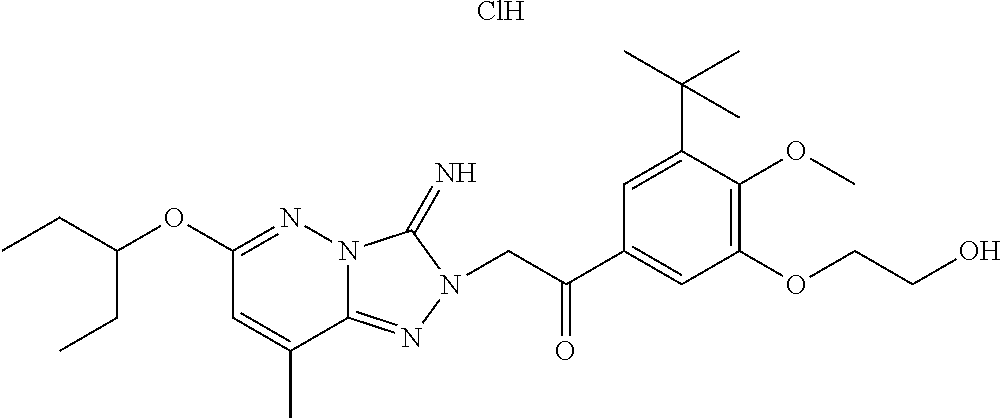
C1(OC(CC)CC)=NN2C(=NN(CC(C3=CC(OCCO)=C(OC)C(C(C)(C)C)=C3)=O)C2=N)C(C)=C1.Cl
